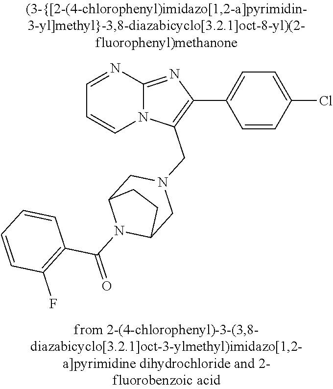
N12C(=NC(C3=CC=C(Cl)C=C3)=C1CN1CC3N(C(=O)C4=C(F)C=CC=C4)C(C1)CC3)N=CC=C2
